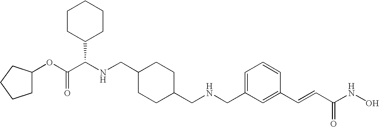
C1C(OC(C(NCC2CCC(CNCC3=CC=CC(C=CC(NO)=O)=C3)CC2)C2CCCCC2)=O)CCC1
